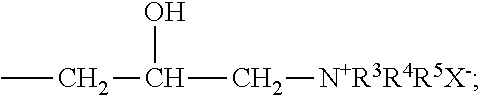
CCC(C[N+R3R4R5X-])O
